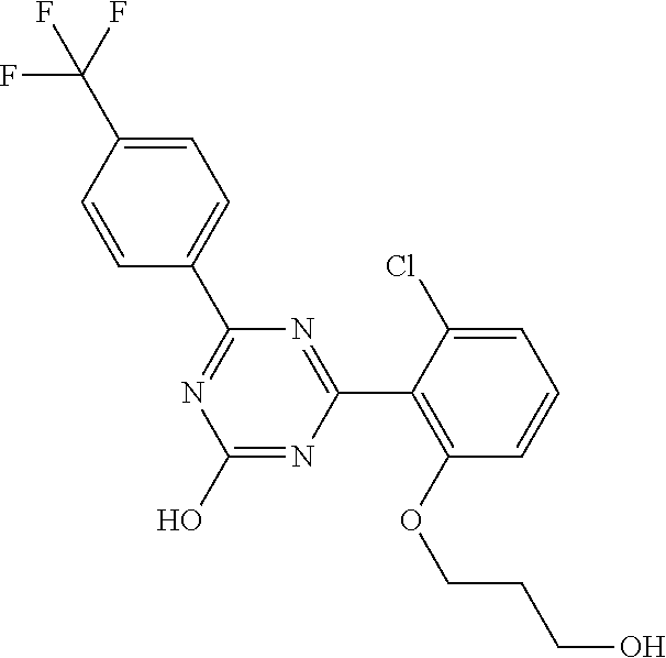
N1=C(C2=CC=C(C(F)(F)F)C=C2)N=C(C2=C(OCCCO)C=CC=C2Cl)N=C1O
